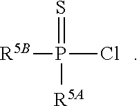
[R5B]P(=S)([R5A])Cl
